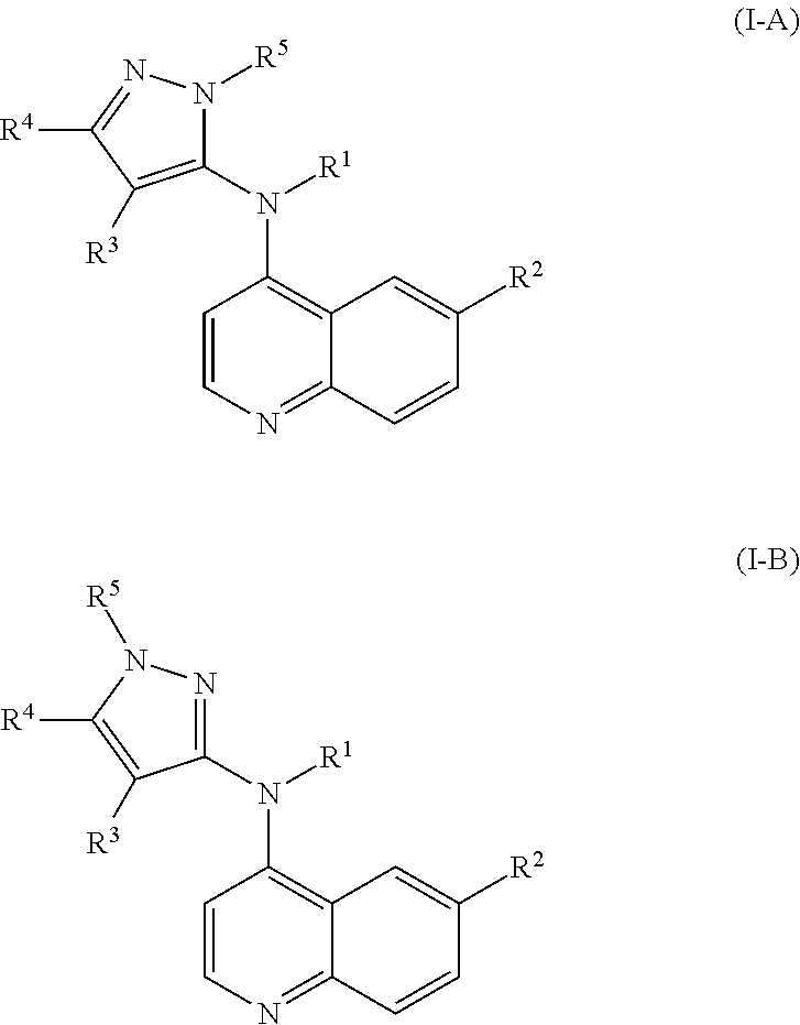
C1=CN=C2C(=C1N([R1])C1=C([R3])C([R4])=NN1[R5])C=C([R2])C=C2.C1=CN=C2C(=C1N([R1])C1=NN([R5])C([R4])=C1[R3])C=C([R2])C=C2
